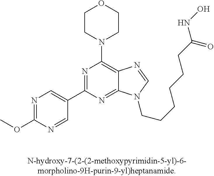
C1(OC)=NC=C(C2=NC(N3CCOCC3)=C3C(=N2)N(CCCCCCC(NO)=O)C=N3)C=N1
